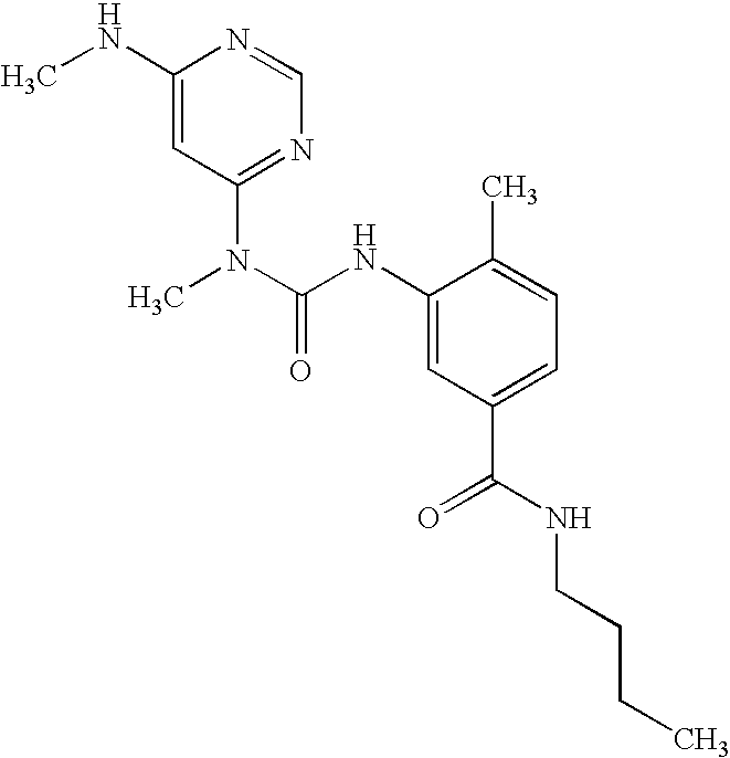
C1(NC)=CC(N(C)C(NC2=CC(C(=O)NCCCC)=CC=C2C)=O)=NC=N1
